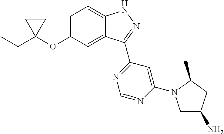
CCC1(OC2=CC=C3C(=C2)C(C2=NC=NC(N4CC(N)CC4C)=C2)=NN3)CC1
